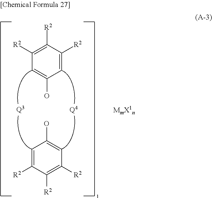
[Q3].[Q4].C1=C([R2])C([R2])=C([R2])C=C1O.C1=C([R2])C([R2])=C([R2])C=C1O
